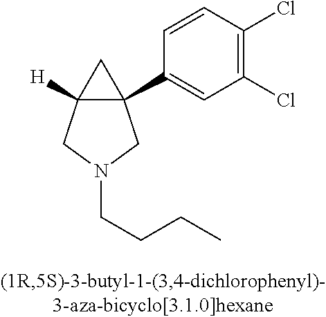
C12([H])C(C3=CC(Cl)=C(Cl)C=C3)(C1)CN(CCCC)C2
